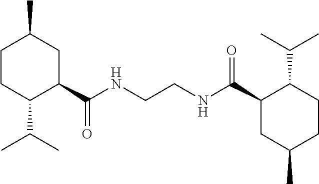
C1CC(C(C)C)C(C(NCCNC(=O)C2CC(C)CCC2C(C)C)=O)CC1C
